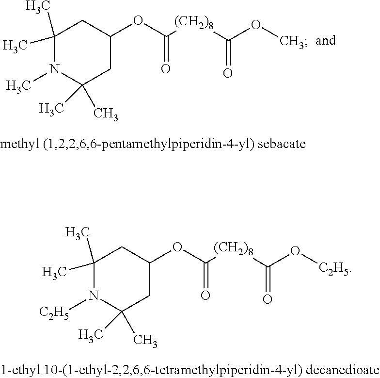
C1(C)(C)N(C)C(C)(C)CC(OC(=O)[(CH2)8]C(OC)=O)C1.C1(C)(C)N([C2H5])C(C)(C)CC(OC(=O)[(CH2)8]C(O[C2H5])=O)C1
